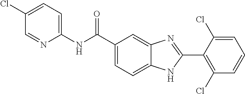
C1=C(C(NC2=CC=C(Cl)C=N2)=O)C=C2C(=C1)NC(C1=C(Cl)C=CC=C1Cl)=N2
